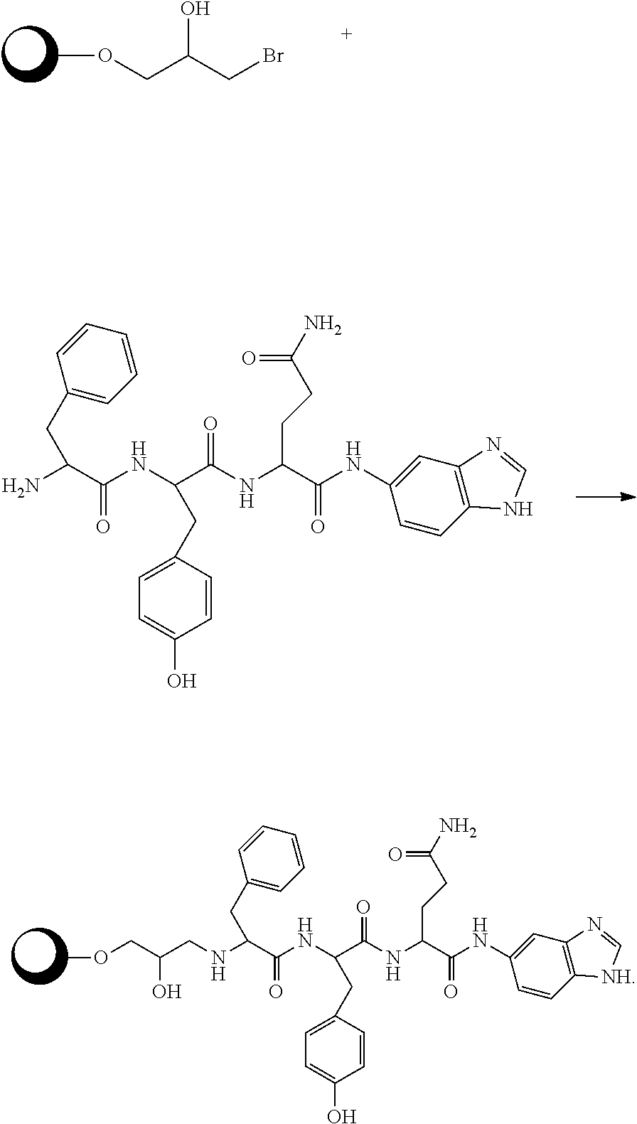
N(C(C(NC(C(NC(C(NC1=CC2=C(C=C1)[NH]C=N2)=O)CCC(N)=O)=O)CC1=CC=C(O)C=C1)=O)CC1=CC=CC=C1)CC(COC)O.O(C)CC(CBr)O.NC(C(NC(C(NC(C(NC1=CC2=C(C=C1)NC=N2)=O)CCC(N)=O)=O)CC1=CC=C(O)C=C1)=O)CC1=CC=CC=C1
